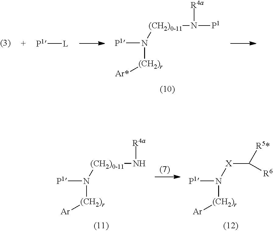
N([(CH2)r][Ar*])([P1])[(CH2)0-11]N([P1])[R4a].[P1][L].N([(CH2)r][Ar])([P1])[X]C([R5*])[R6].N([(CH2)r][Ar])([P1])[(CH2)0-11]N[R4a]
